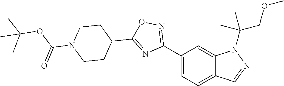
C1(C2=NOC(C3CCN(C(=O)OC(C)(C)C)CC3)=N2)=CC=C2C(=C1)N(C(COC)(C)C)N=C2
